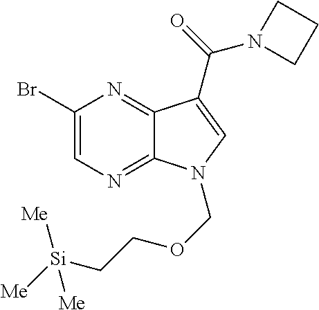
C1(Br)=CN=C2C(=N1)C(C(=O)N1CCC1)=CN2COCC[Si]([Me])([Me])[Me]
